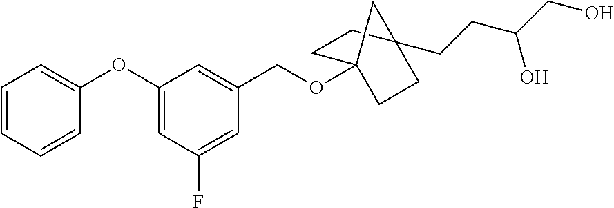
C1=CC=CC(OC2=CC(F)=CC(COC34CCC(CCC(CO)O)(CC3)C4)=C2)=C1
